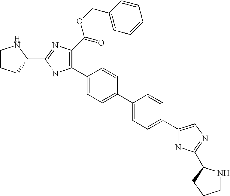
C1(C2=C(C(OCC3=CC=CC=C3)=O)N=C(C3NCCC3)N2)=CC=C(C2=CC=C(C3=CN=C(C4NCCC4)N3)C=C2)C=C1
